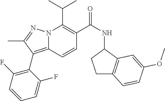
CC(C)C1=C(C(NC2CCC3=C2C=C(OC)C=C3)=O)C=CC2=C(C3=C(F)C=CC=C3F)C(C)=NN12
